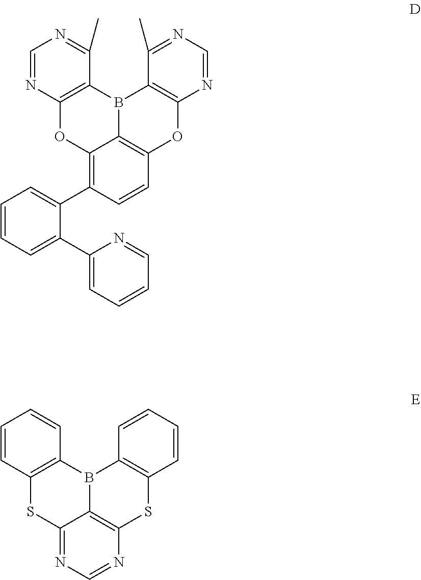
C1=CC=C(C2=CC=CC=N2)C(C2=C3C4=C(C=C2)OC2=C(B4C4=C(O3)N=CN=C4C)C(C)=NC=N2)=C1.C12=NC=NC3=C1B(C1=C(S2)C=CC=C1)C1=C(S3)C=CC=C1
